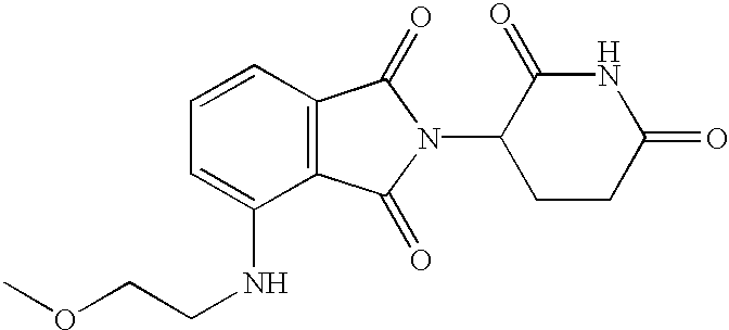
N1C(=O)CCC(N2C(=O)C3=C(C2=O)C(NCCOC)=CC=C3)C1=O
